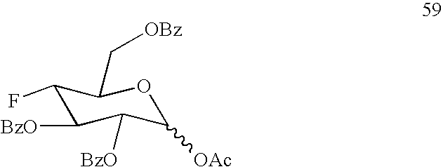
C1(F)C([BzO])C([BzO])C([OAc])OC1C[OBz]
